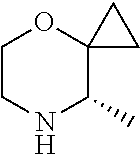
C12(C(C)NCCO1)CC2
